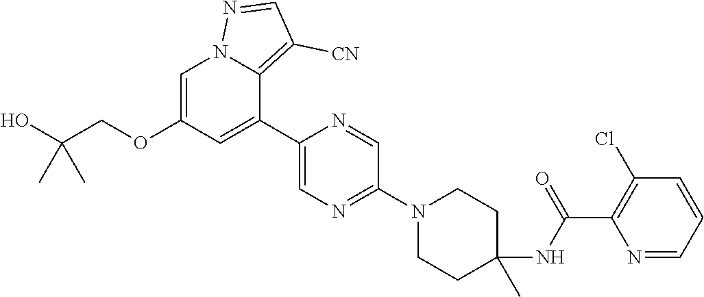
C1(C2=CC(OCC(O)(C)C)=CN3C2=C([CN])C=N3)=CN=C(N2CCC(NC(C3=C(Cl)C=CC=N3)=O)(C)CC2)C=N1
